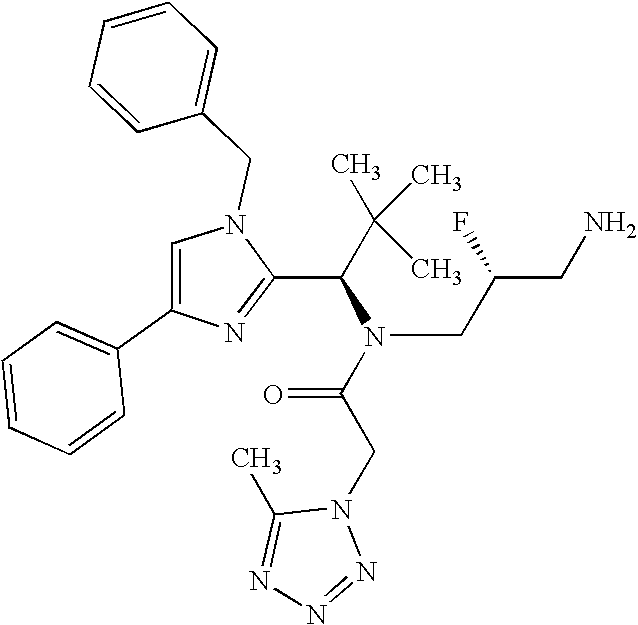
N1(CC2=CC=CC=C2)C=C(C2=CC=CC=C2)N=C1C(C(C)(C)C)N(C(CN1C(C)=NN=N1)=O)CC(CN)F
